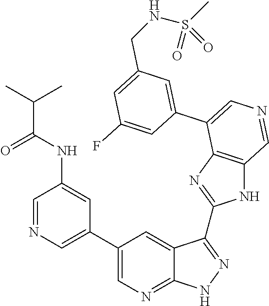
C1=C(C2=CN=CC3=C2N=C(C2=NNC4=NC=C(C5=CN=CC(NC(C(C)C)=O)=C5)C=C42)N3)C=C(F)C=C1CNS(=O)(C)=O
